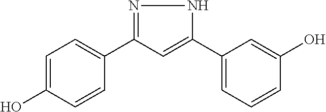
C1=C(O)C=CC(C2=NNC(C3=CC=CC(O)=C3)=C2)=C1
